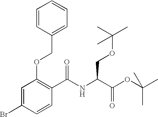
C1=C(Br)C=CC(C(NC(C(OC(C)(C)C)=O)COC(C)(C)C)=O)=C1OCC1=CC=CC=C1
